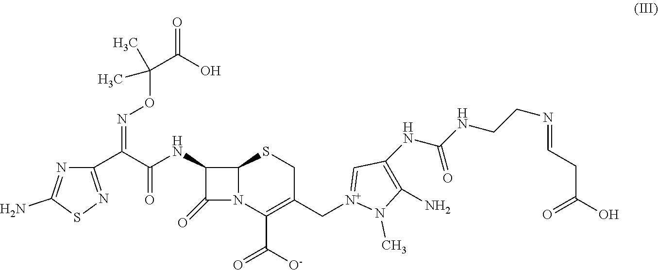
C1(C(=NOC(C)(C(=O)O)C)C(=O)NC2C(=O)N3C2SCC(C[N+]2=CC(NC(=O)NCCN=CCC(=O)O)=C(N)N2C)=C3C(=O)[O-])=NSC(N)=N1
